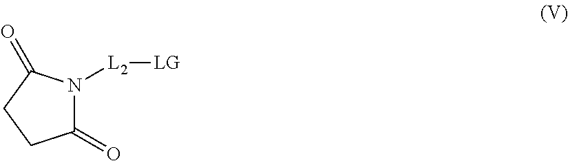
C1(=O)N([L2][LG])C(=O)CC1
